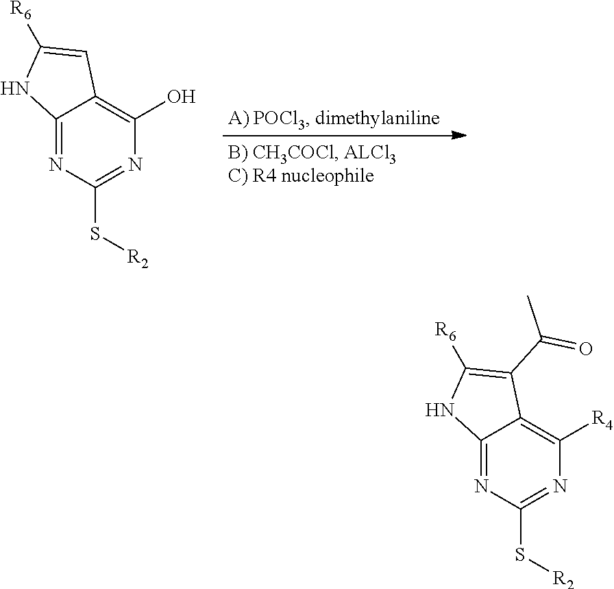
C12=NC(S[R2])=NC(O)=C1C=C([R6])N2.C12=NC(S[R2])=NC([R4])=C1C(C(C)=O)=C([R6])N2
